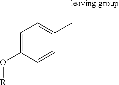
C1=C(O[R])C=CC(C[leaving group])=C1
